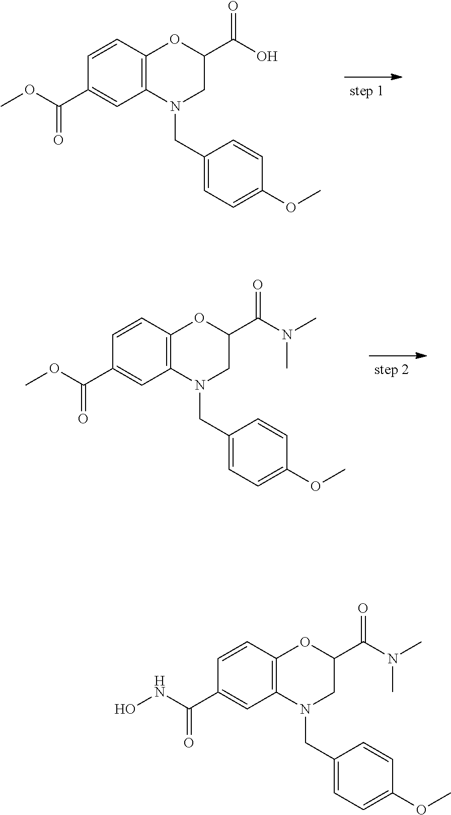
C1=C(C(=O)OC)C=CC2=C1N(CC1=CC=C(OC)C=C1)CC(C(O)=O)O2.C1=C(C(=O)OC)C=CC2=C1N(CC1=CC=C(OC)C=C1)CC(C(N(C)C)=O)O2.C1=C(C(=O)NO)C=CC2=C1N(CC1=CC=C(OC)C=C1)CC(C(N(C)C)=O)O2
